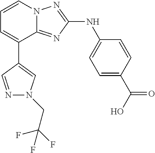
C1=C(C(O)=O)C=CC(NC2=NN3C(=N2)C(C2=CN(CC(F)(F)F)N=C2)=CC=C3)=C1
